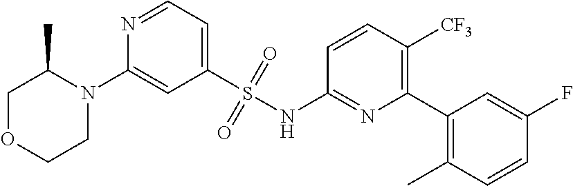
N1=CC=C(S(NC2=NC(C3=C(C)C=CC(F)=C3)=C([CF3])C=C2)(=O)=O)C=C1N1C(C)COCC1
